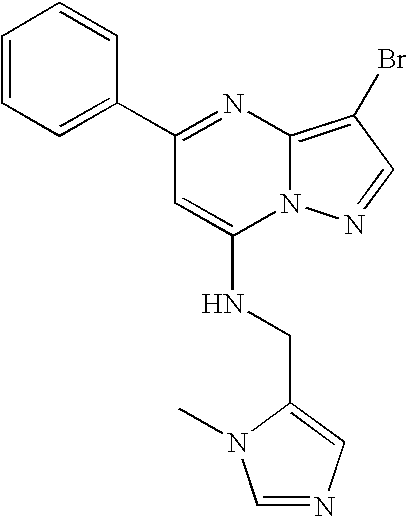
C1(C2=NC3=C(Br)C=NN3C(NCC3=CN=CN3C)=C2)=CC=CC=C1
